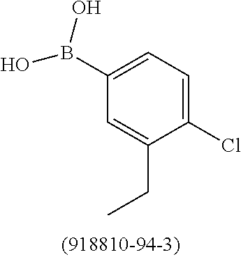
C1(B(O)O)=CC=C(Cl)C(CC)=C1
